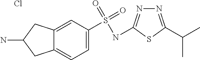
C12=CC(S(=O)(NC3=NN=C(C(C)C)S3)=O)=CC=C1CC(N)C2.Cl
